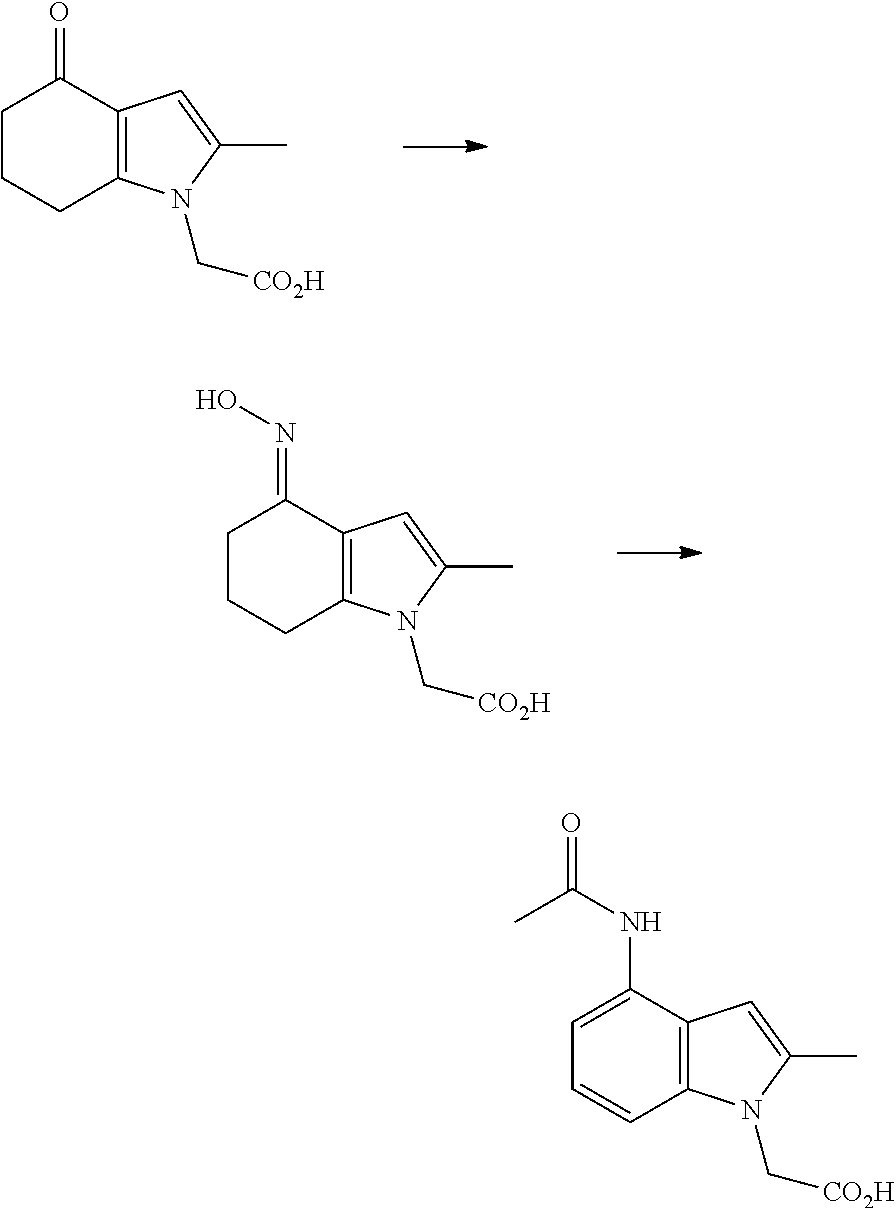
C1CCC2=C(C1=NO)C=C(C)N2C[CO2H].C1=C(NC(=O)C)C2=C(C=C1)N(C[CO2H])C(C)=C2.C1CCC2=C(C1=O)C=C(C)N2C[CO2H]
